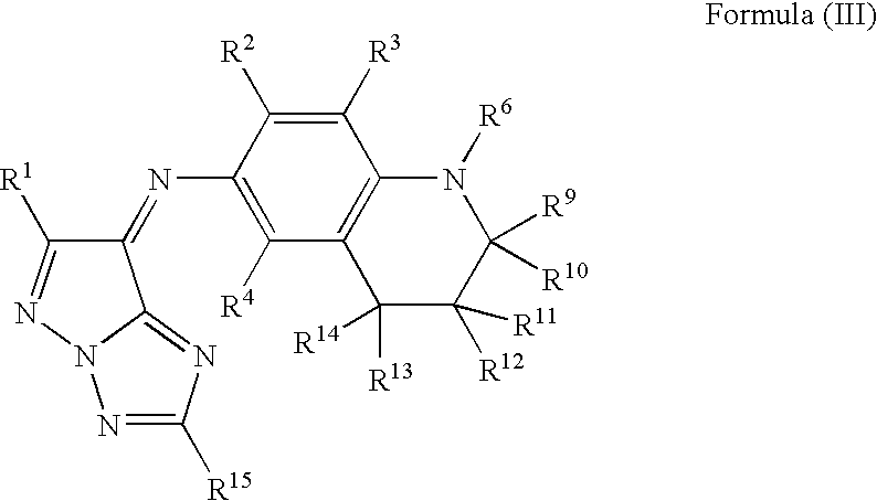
C1(=NC2=C([R4])C3=C(C([R3])=C2[R2])N([R6])C([R9])([R10])C([R12])([R11])C3([R13])[R14])C([R1])=NN2C1=NC([R15])=N2
